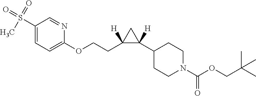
C1(S(=O)(C)=O)=CC=C(OCCC2([H])C([H])(C3CCN(C(=O)OCC(C)(C)C)CC3)C2)N=C1
